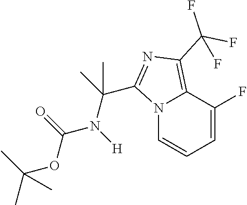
N12C=CC=C(F)C1=C(C(F)(F)F)N=C2C(C)(C)N([H])C(=O)OC(C)(C)C
